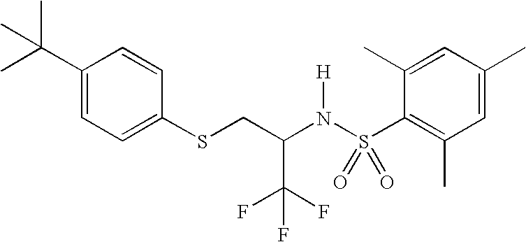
C1(C(C)(C)C)=CC=C(SCC(N(S(C2=C(C)C=C(C)C=C2C)(=O)=O)[H])C(F)(F)F)C=C1
